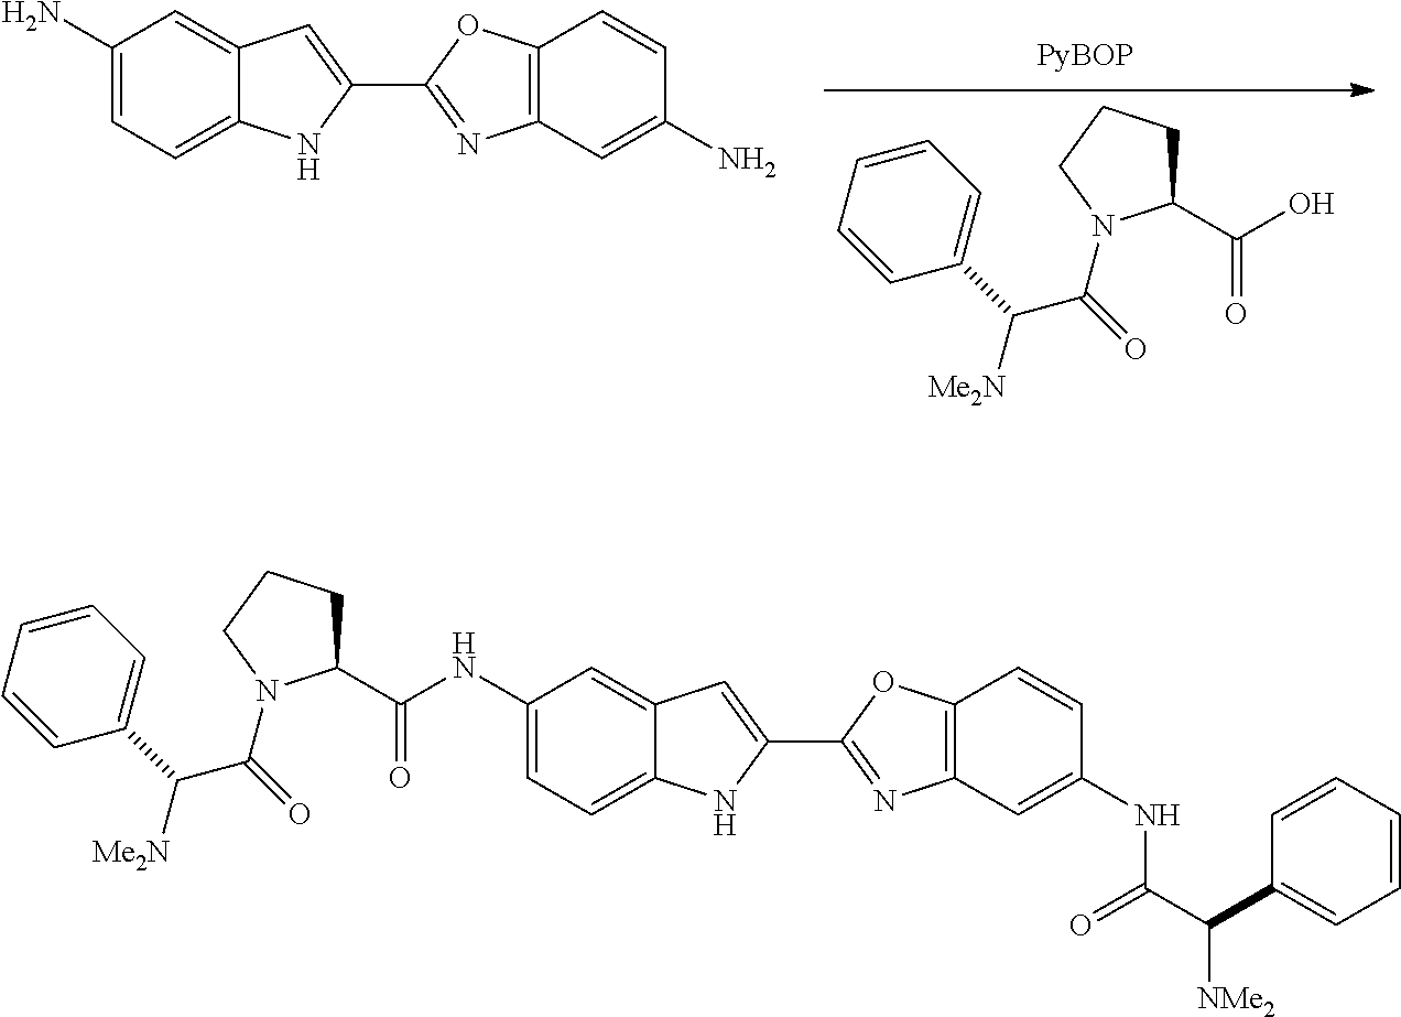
C(=O)(O)C1CCCN1C(=O)C(C1=CC=CC=C1)[Me2N].C1(N)=CC=C2C(=C1)C=C(C1=NC3=C(O1)C=CC(N)=C3)N2.C1(NC(=O)C2CCCN2C(=O)C(C2=CC=CC=C2)[Me2N])=CC=C2C(=C1)C=C(C1=NC3=C(O1)C=CC(NC(C(C1=CC=CC=C1)[NMe2])=O)=C3)N2
